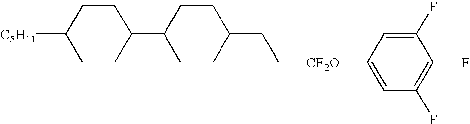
C([CF2O]C1=CC(F)=C(F)C(F)=C1)CC1CCC(C2CCC([C5H11])CC2)CC1
